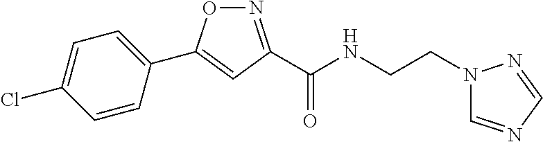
C1(C2=CC(C(NCCN3C=NC=N3)=O)=NO2)=CC=C(Cl)C=C1
